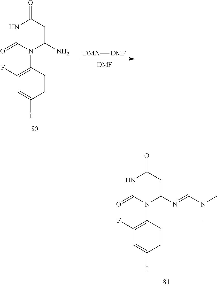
N1C(=O)N(C2=C(F)C=C(I)C=C2)C(N=CN(C)C)=CC1=O.[DMF].[DMA][DMF].N1C(=O)N(C2=C(F)C=C(I)C=C2)C(N)=CC1=O
